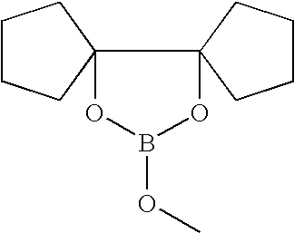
C1CCCC12C1(CCCC1)OB(OC)O2
